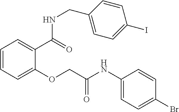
C1=CC=C(OCC(NC2=CC=C(Br)C=C2)=O)C(C(=O)NCC2=CC=C(I)C=C2)=C1
